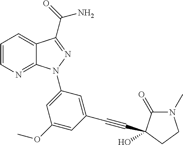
C12=CC=CN=C1N(C1=CC(OC)=CC(C#CC3(O)C(=O)N(C)CC3)=C1)N=C2C(N)=O
